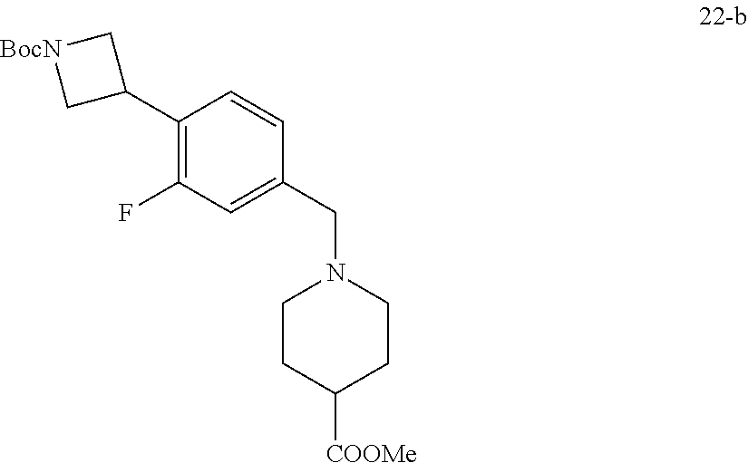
C1CC([COOMe])CCN1CC1=CC(F)=C(C2C[BocN]C2)C=C1
